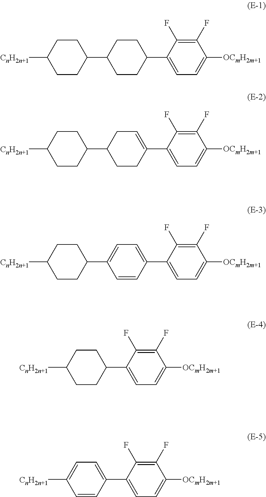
C1(C2CCC([CnH2n+1])CC2)=CC=C(C2=CC=C([OCmH2m+1])C(F)=C2F)C=C1.C1(C2CCC([CnH2n+1])CC2)CCC(C2=CC=C([OCmH2m+1])C(F)=C2F)=CC1.C1(C2CCC([CnH2n+1])CC2)CCC(C2=CC=C([OCmH2m+1])C(F)=C2F)CC1.C1(C2=CC=C([OCmH2m+1])C(F)=C2F)CCC([CnH2n+1])CC1.C1(C2=CC=C([OCmH2m+1])C(F)=C2F)=CC=C([CnH2n+1])C=C1
